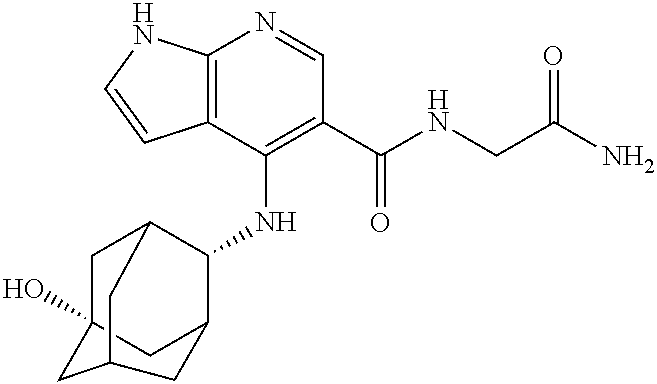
C12=C(C(NC3C4CC5(O)CC3CC(C5)C4)=C(C(NCC(N)=O)=O)C=N1)C=CN2
